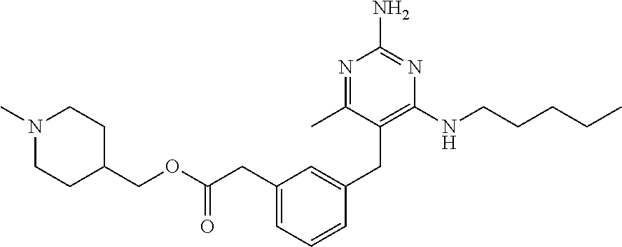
C1=C(CC(=O)OCC2CCN(C)CC2)C=C(CC2=C(NCCCCC)N=C(N)N=C2C)C=C1
